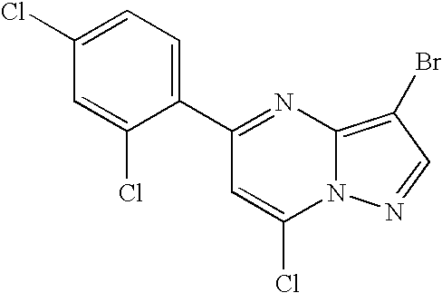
C1(C2=CC=C(Cl)C=C2Cl)=NC2=C(Br)C=NN2C(Cl)=C1
